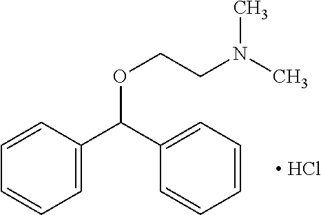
C1=CC=CC=C1C(C1=CC=CC=C1)OCCN(C)C.[ HCl]
